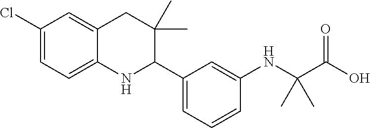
C1(Cl)=CC=C2C(=C1)CC(C)(C)C(C1=CC=CC(NC(C(O)=O)(C)C)=C1)N2
